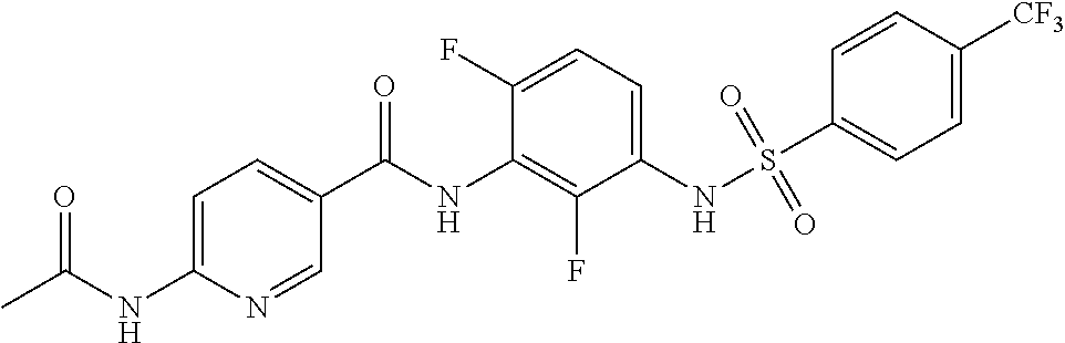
CC(NC1=CC=C(C(NC2=C(F)C(NS(C3=CC=C([CF3])C=C3)(=O)=O)=CC=C2F)=O)C=N1)=O
